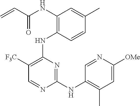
N(C1=C(NC2=C([F3C])C=NC(NC3=C(C)C=C([OMe])N=C3)=N2)C=CC(C)=C1)C(C=C)=O
